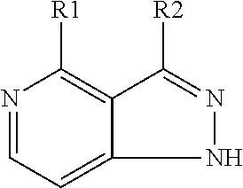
N1=CC=C2C(=C1[R1])C([R2])=NN2
